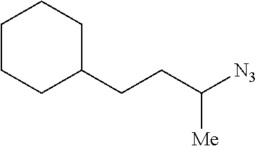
C1CCC(CCC([N3])[Me])CC1
